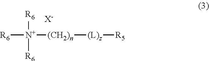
[X-].[N+]([R6])([R6])([(CH2)n][(L)z][R5])[R6]
